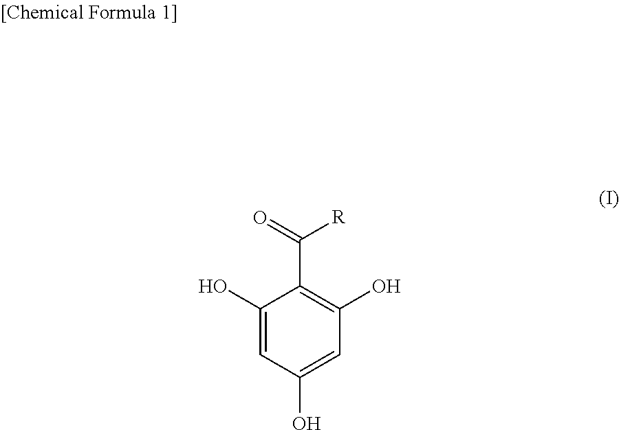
C1(O)=CC(O)=CC(O)=C1C(=O)[R]
